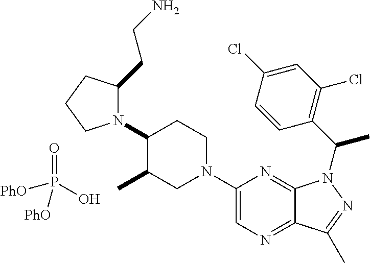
N1(C2C(C)CN(C3=CN=C4C(=N3)N(C(C)C3=C(Cl)C=C(Cl)C=C3)N=C4C)CC2)C(CCN)CCC1.[PhO]P(O)(=O)[PhO]
